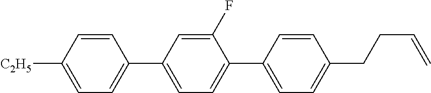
C1([C2H5])=CC=C(C2=CC=C(C3=CC=C(CCC=C)C=C3)C(F)=C2)C=C1
